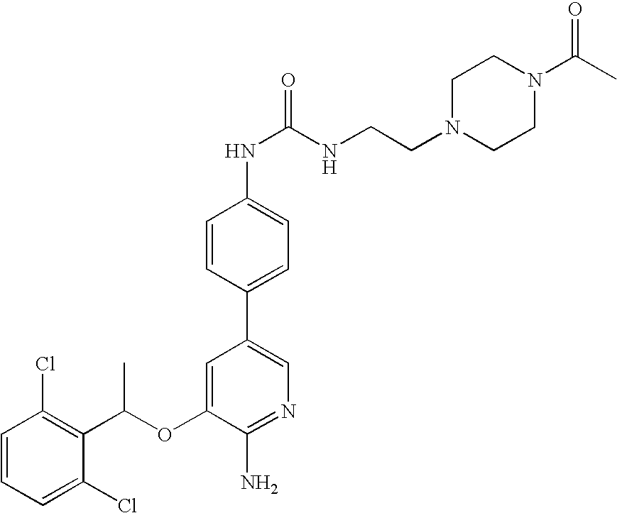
C1=CC(Cl)=C(C(OC2=CC(C3=CC=C(NC(=O)NCCN4CCN(C(C)=O)CC4)C=C3)=CN=C2N)C)C(Cl)=C1
